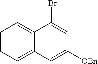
C1=CC=C2C(=C1)C(Br)=CC([OBn])=C2
